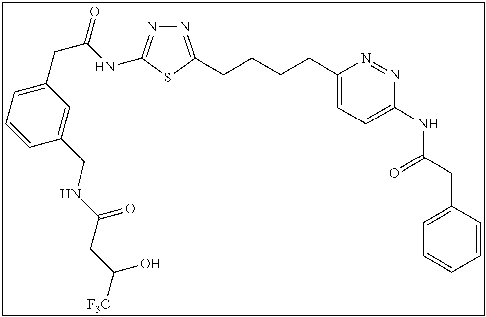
N1=C(CCCCC2=CC=C(NC(CC3=CC=CC=C3)=O)N=N2)SC(NC(CC2=CC=CC(CNC(CC([F3C])O)=O)=C2)=O)=N1
